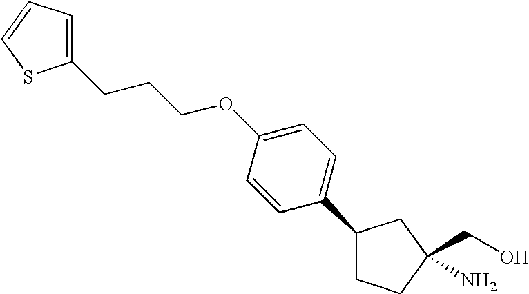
C1(C2=CC=C(OCCCC3=CC=CS3)C=C2)CCC(CO)(N)C1
